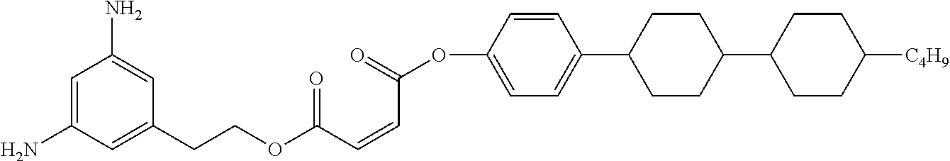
C1(N)=CC(N)=CC(CCOC(C=CC(OC2=CC=C(C3CCC(C4CCC([C4H9])CC4)CC3)C=C2)=O)=O)=C1
